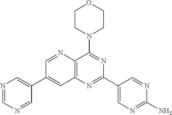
N1=CN=CC(C2=CC3=C(C(N4CCOCC4)=NC(C4=CN=C(N)N=C4)=N3)N=C2)=C1
